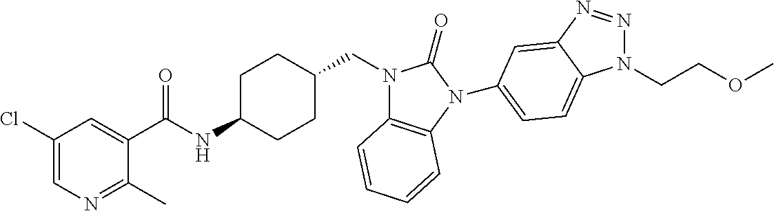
C1(Cl)=CN=C(C)C(C(NC2CCC(CN3C4=C(N(C5=CC=C6N(CCOC)N=NC6=C5)C3=O)C=CC=C4)CC2)=O)=C1
